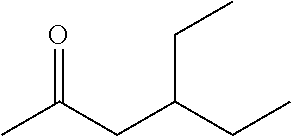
CC(CC(CC)CC)=O
